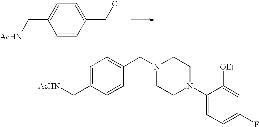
C1=C(C[AcHN])C=CC(CCl)=C1.N1(CC2=CC=C(C[AcHN])C=C2)CCN(C2=CC=C(F)C=C2[OEt])CC1
